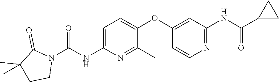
C1=C(NC(N2C(=O)C(C)(C)CC2)=O)N=C(C)C(OC2=CC(NC(C3CC3)=O)=NC=C2)=C1
